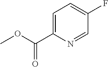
C1=C(C(OC)=O)N=CC(F)=C1
